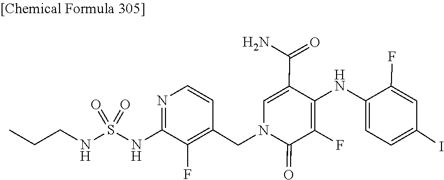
O=S(=O)(NCCC)NC1=NC=CC(CN2C(=O)C(F)=C(NC3=CC=C(I)C=C3F)C(C(=O)N)=C2)=C1F
